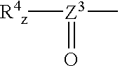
[R4z][Z3](C)=O
